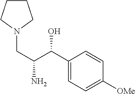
NC(C(C1=CC=C([OMe])C=C1)O)CN1CCCC1
